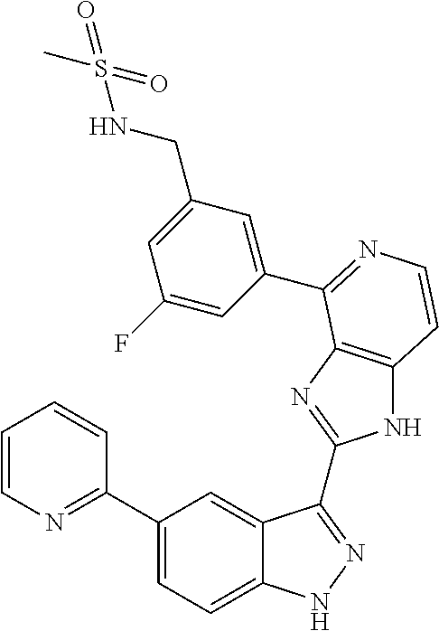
C1(C2=NC=CC=C2)=CC=C2C(=C1)C(C1=NC3=C(N1)C=CN=C3C1=CC(CNS(=O)(C)=O)=CC(F)=C1)=NN2
